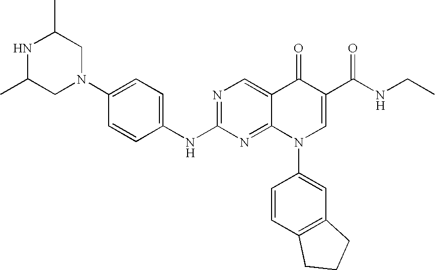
N1C(C)CN(C2=CC=C(NC3=NC=C4C(=N3)N(C3=CC5=C(C=C3)CCC5)C=C(C(=O)NCC)C4=O)C=C2)CC1C
